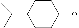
C1=CC(=O)CCC1C(C)C
